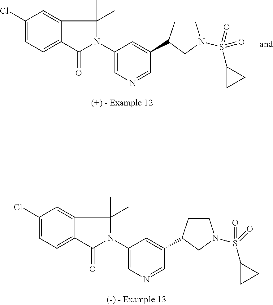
C1(N2C(C)(C)C3=CC(Cl)=CC=C3C2=O)=CN=CC(C2CCN(S(=O)(C3CC3)=O)C2)=C1.C1(N2C(C)(C)C3=CC(Cl)=CC=C3C2=O)=CN=CC(C2CCN(S(=O)(C3CC3)=O)C2)=C1
